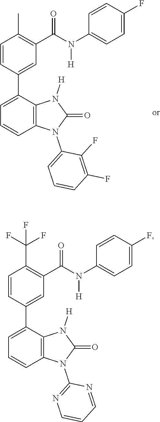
C1=CC(C2=CC=CC3=C2N([H])C(=O)N3C2=CC=CC(F)=C2F)=CC(C(N(C2=CC=C(F)C=C2)[H])=O)=C1C.C1=CC(C2=CC=CC3=C2N([H])C(=O)N3C2=NC=CC=N2)=CC(C(N(C2=CC=C(F)C=C2)[H])=O)=C1C(F)(F)F
